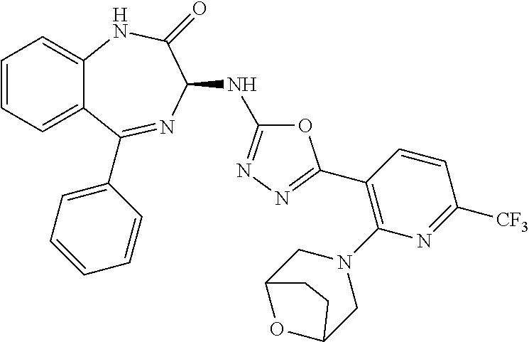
C1=CC=C2C(=C1)NC(=O)C(NC1=NN=C(C3=C(N4CC5OC(C4)CC5)N=C([CF3])C=C3)O1)N=C2C1=CC=CC=C1
